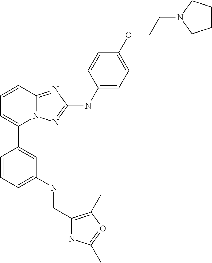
C1=CC2=NC(NC3=CC=C(OCCN4CCCC4)C=C3)=NN2C(C2=CC(NCC3=C(C)O=C(C)N3)=CC=C2)=C1
